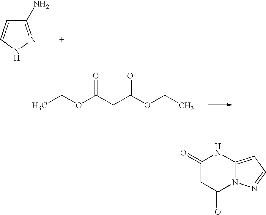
O(C(CC(OCC)=O)=O)CC.C1(N)=NNC=C1.C1(=O)CC(=O)N2C(=CC=N2)N1
